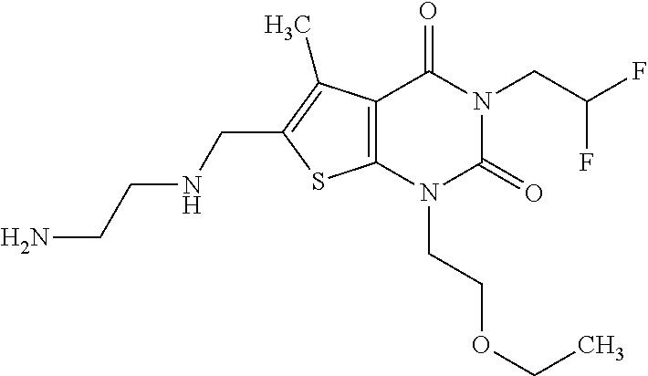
C12=C(N(CCOCC)C(=O)N(CC(F)F)C1=O)SC(CNCCN)=C2C
